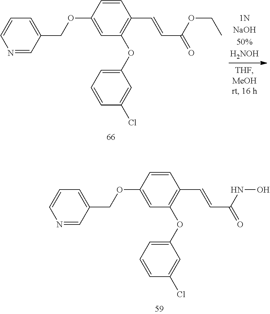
C1(OC2=C(C=CC(=O)OCC)C=CC(OCC3=CC=CN=C3)=C2)=CC=CC(Cl)=C1.C1(OC2=C(C=CC(=O)NO)C=CC(OCC3=CC=CN=C3)=C2)=CC=CC(Cl)=C1
